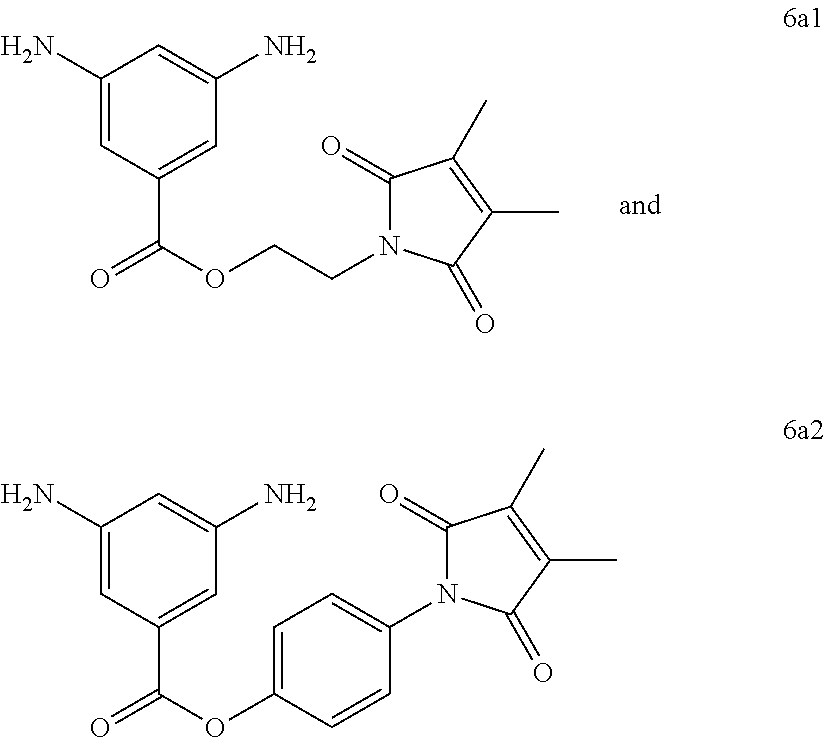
C1(N)=CC(C(OCCN2C(=O)C(C)=C(C)C2=O)=O)=CC(N)=C1.C1(N)=CC(C(OC2=CC=C(N3C(=O)C(C)=C(C)C3=O)C=C2)=O)=CC(N)=C1
